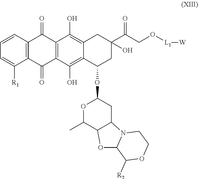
C1=CC2=C(C([R1])=C1)C(=O)C1=C(C2=O)C(O)=C2C(=C1O)C(OC1OC(C)C3C(C1)N1C(C([R2])OCC1)O3)CC(O)(C(=O)CO[L1][W])C2
